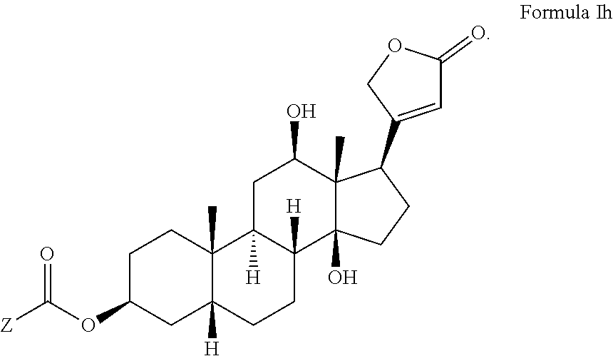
C1C(OC([Z])=O)CC2([H])C(C)(C1)C1([H])C([H])(CC2)C2(O)C(C)(C(O)C1)C(C1=CC(=O)OC1)CC2
